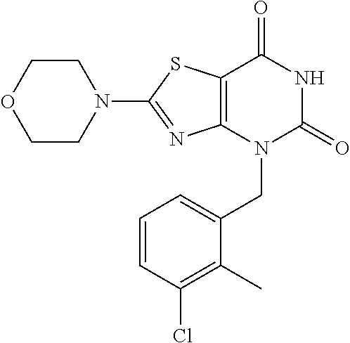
C1CN(C2=NC3=C(S2)C(=O)NC(=O)N3CC2=CC=CC(Cl)=C2C)CCO1
